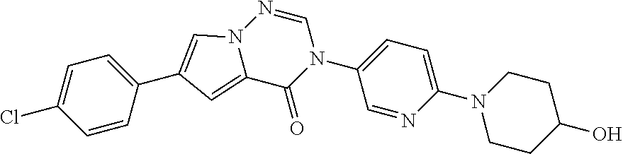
C1=C(Cl)C=CC(C2=CN3C(=C2)C(=O)N(C2=CC=C(N4CCC(O)CC4)N=C2)C=N3)=C1
